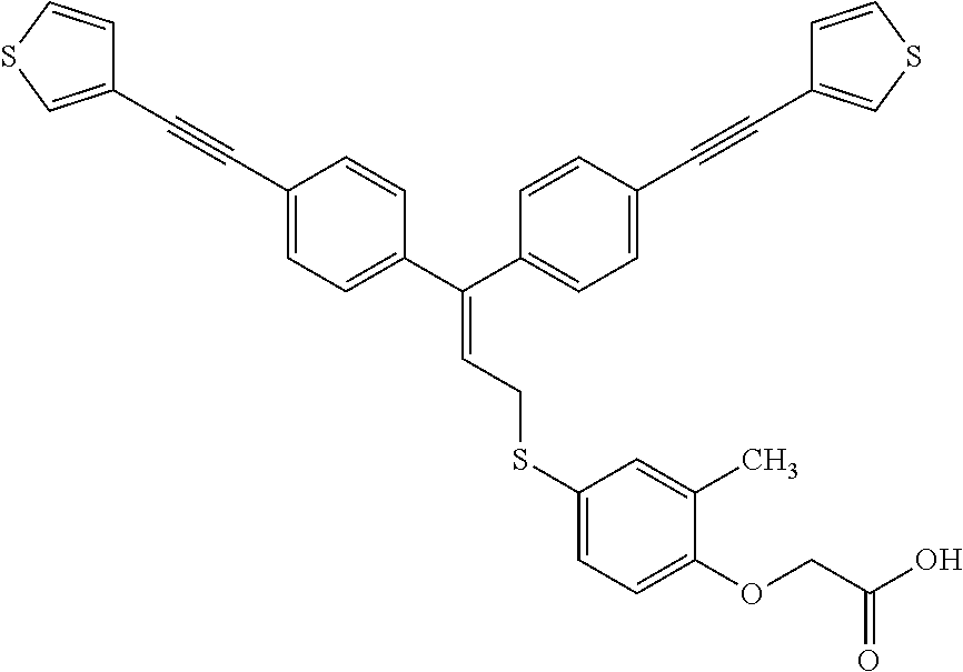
C(#CC1=CC=C(C(C2=CC=C(C#CC3=CSC=C3)C=C2)=CCSC2=CC=C(OCC(O)=O)C(C)=C2)C=C1)C1=CSC=C1
